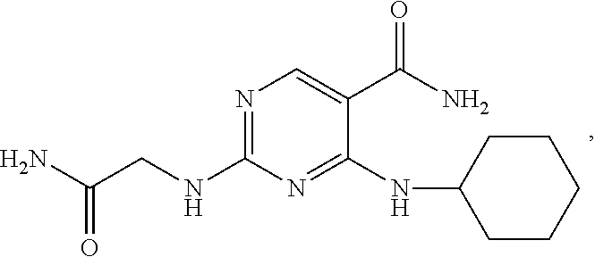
N1=C(NCC(N)=O)N=C(NC2CCCCC2)C(C(N)=O)=C1
